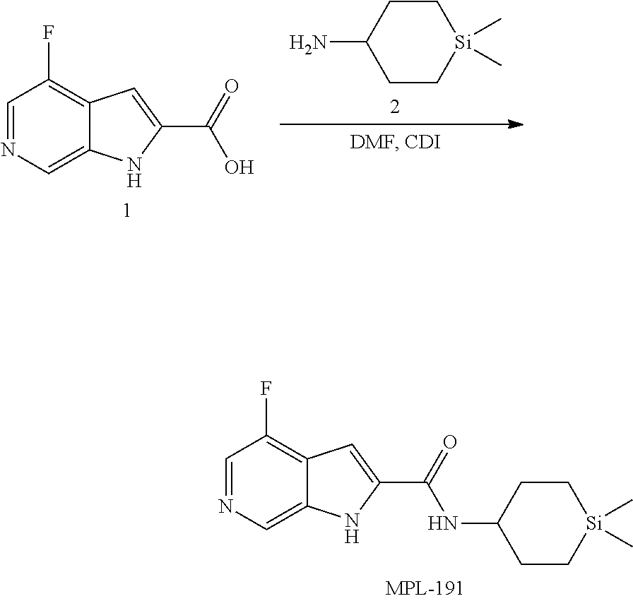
C1(F)=C2C=C(C(=O)O)NC2=CN=C1.NC1CC[Si](C)(C)CC1.N(C1CC[Si](C)(C)CC1)C(C1=CC2=C(F)C=NC=C2N1)=O
